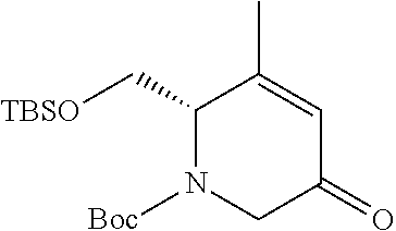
C1(C[TBSO])N([Boc])CC(=O)C=C1C
